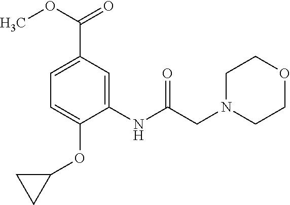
C1(NC(CN2CCOCC2)=O)=CC(C(OC)=O)=CC=C1OC1CC1
